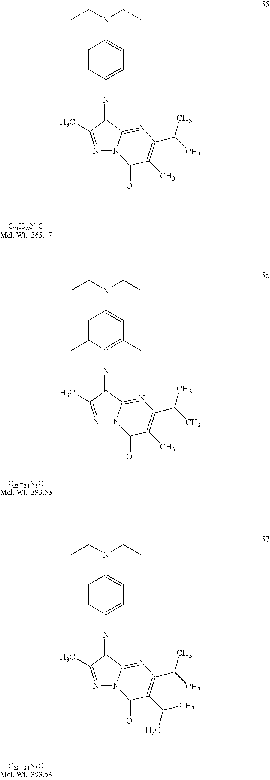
C1=C(C)C(N=C2C3=NC(C(C)C)=C(C)C(=O)N3N=C2C)=C(C)C=C1N(CC)CC.C1=CC(N=C2C3=NC(C(C)C)=C(C(C)C)C(=O)N3N=C2C)=CC=C1N(CC)CC.C1=CC(N=C2C3=NC(C(C)C)=C(C)C(=O)N3N=C2C)=CC=C1N(CC)CC
